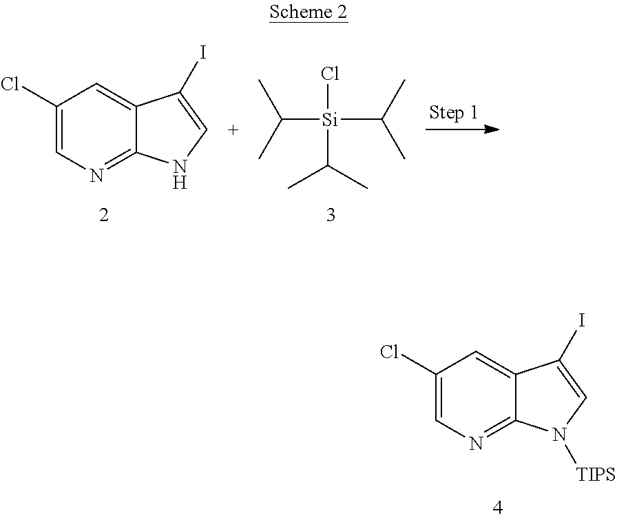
C12=CC(Cl)=CN=C1NC=C2I.C([Si](C(C)C)(Cl)C(C)C)(C)C.C12=CC(Cl)=CN=C1N([TIPS])C=C2I
